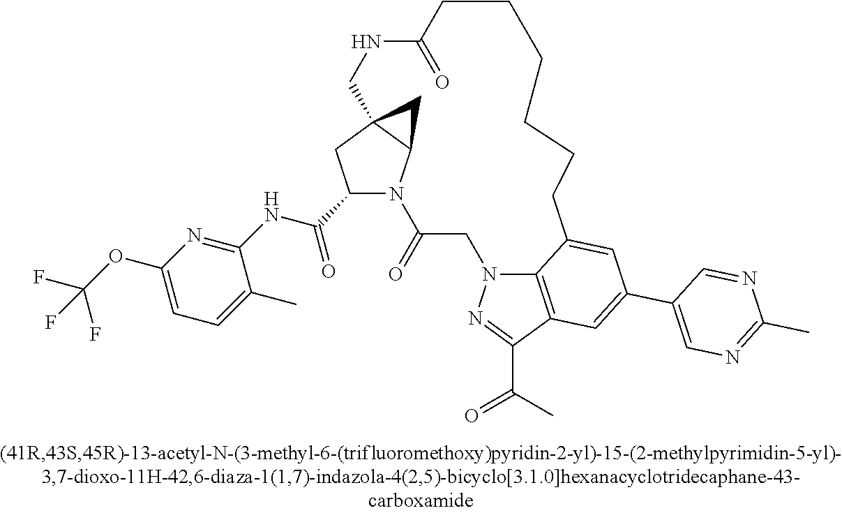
C1(C(NC2=NC(OC(F)(F)F)=CC=C2C)=O)N2C3C(C1)(C3)CNC(=O)CCCCCCC1=CC(C3=CN=C(C)N=C3)=CC3=C1N(CC2=O)N=C3C(=O)C
